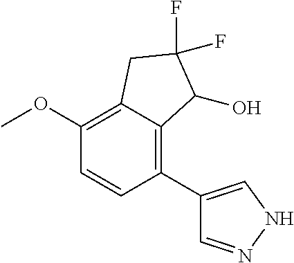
C1(OC)=C2C(=C(C3=CNN=C3)C=C1)C(O)C(F)(F)C2
